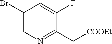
C1(Br)=CN=C(C[COOEt])C(F)=C1
